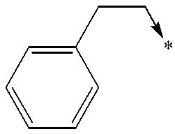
C1=CC=C(CC->*)C=C1
